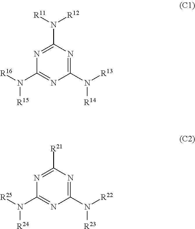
N1=C(N([R12])[R11])N=C(N([R14])[R13])N=C1N([R16])[R15].N1=C([R21])N=C(N([R23])[R22])N=C1N([R25])[R24]
